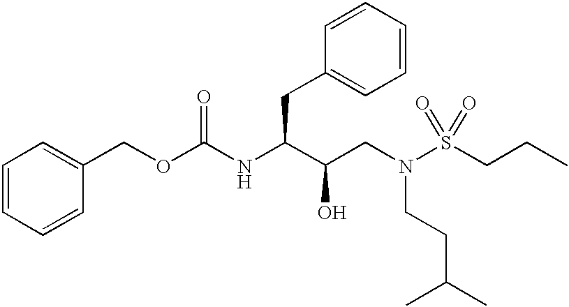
C1=CC=CC(COC(NC(C(CN(S(CCC)(=O)=O)CCC(C)C)O)CC2=CC=CC=C2)=O)=C1
